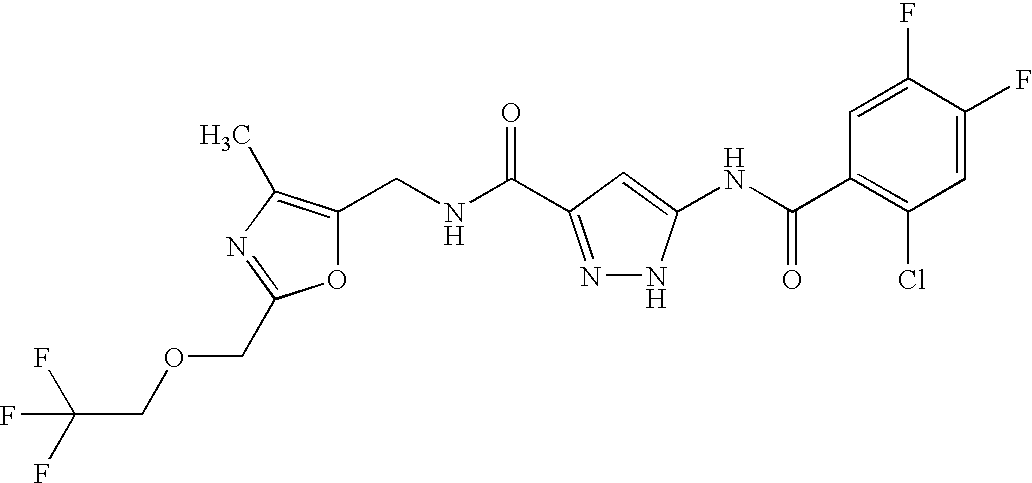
C1(CNC(=O)C2=NNC(NC(C3=C(Cl)C=C(F)C(F)=C3)=O)=C2)=C(C)N=C(COCC(F)(F)F)O1
